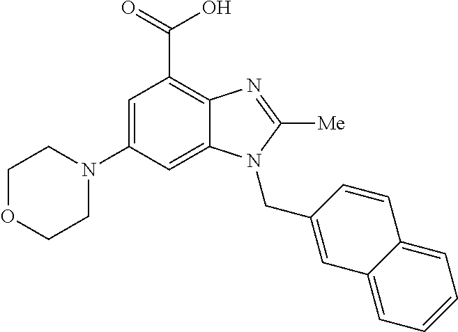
C1OCCN(C2=CC(C(O)=O)=C3C(=C2)N(CC2=CC4=CC=CC=C4C=C2)C([Me])=N3)C1
